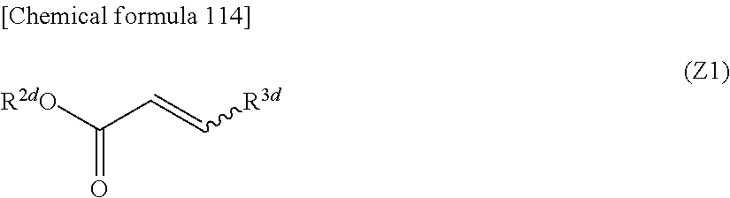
C(=O)(C=C[R3d])[R2dO]
